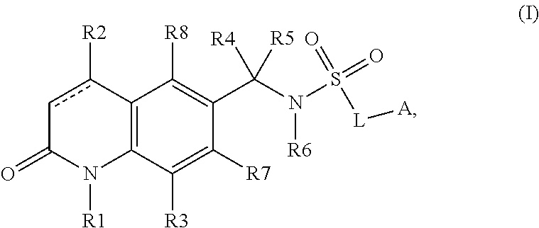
C12=C(C([R3])=C([R7])C(C(N(S(=O)([L][A])=O)[R6])([R4])[R5])=C1[R8])N([R1])C(=O)cc2[R2]
